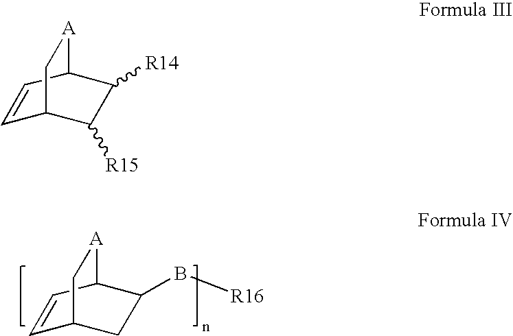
B([R16])C1CC2C=CC1[A]C2.[R15]C1C2C=CC(C1[R14])[A]C2
